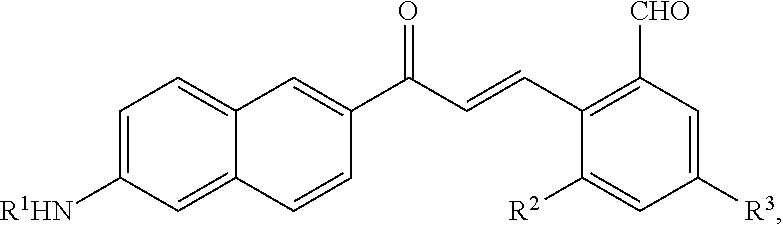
C1=C([R1HN])C=C2C(=C1)C=C(C(C=CC1=C([CHO])C=C([R3])C=C1[R2])=O)C=C2
